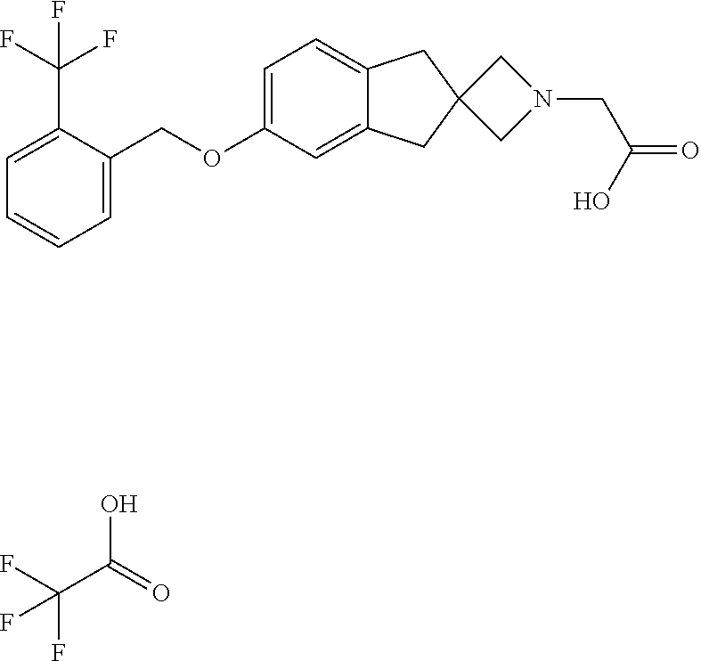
C1=C(C(F)(F)F)C(COC2=CC=C3C(=C2)CC2(C3)CN(CC(O)=O)C2)=CC=C1.OC(=O)C(F)(F)F
